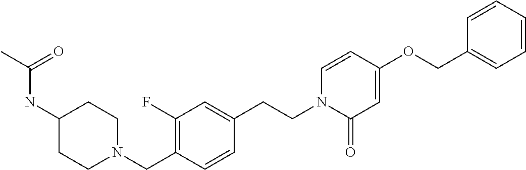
C1(NC(C)=O)CCN(CC2=C(F)C=C(CCN3C(=O)C=C(OCC4=CC=CC=C4)C=C3)C=C2)CC1
